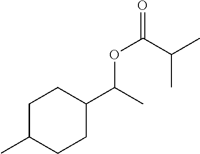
C1C(C)CCC(C(C)OC(C(C)C)=O)C1
